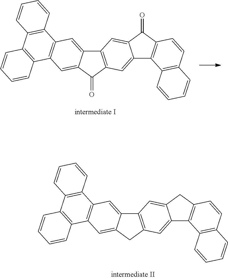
C12=C(C(=O)C3=CC4=C(C=C13)C1=C(C3=C4C=CC=C3)C=CC=C1)C=C1C(=C2)C(=O)C2=C1C1=C(C=C2)C=CC=C1.C12=C(CC3=CC4=C(C=C13)C1=C(C3=C4C=CC=C3)C=CC=C1)C=C1C(=C2)CC2=C1C1=C(C=C2)C=CC=C1
